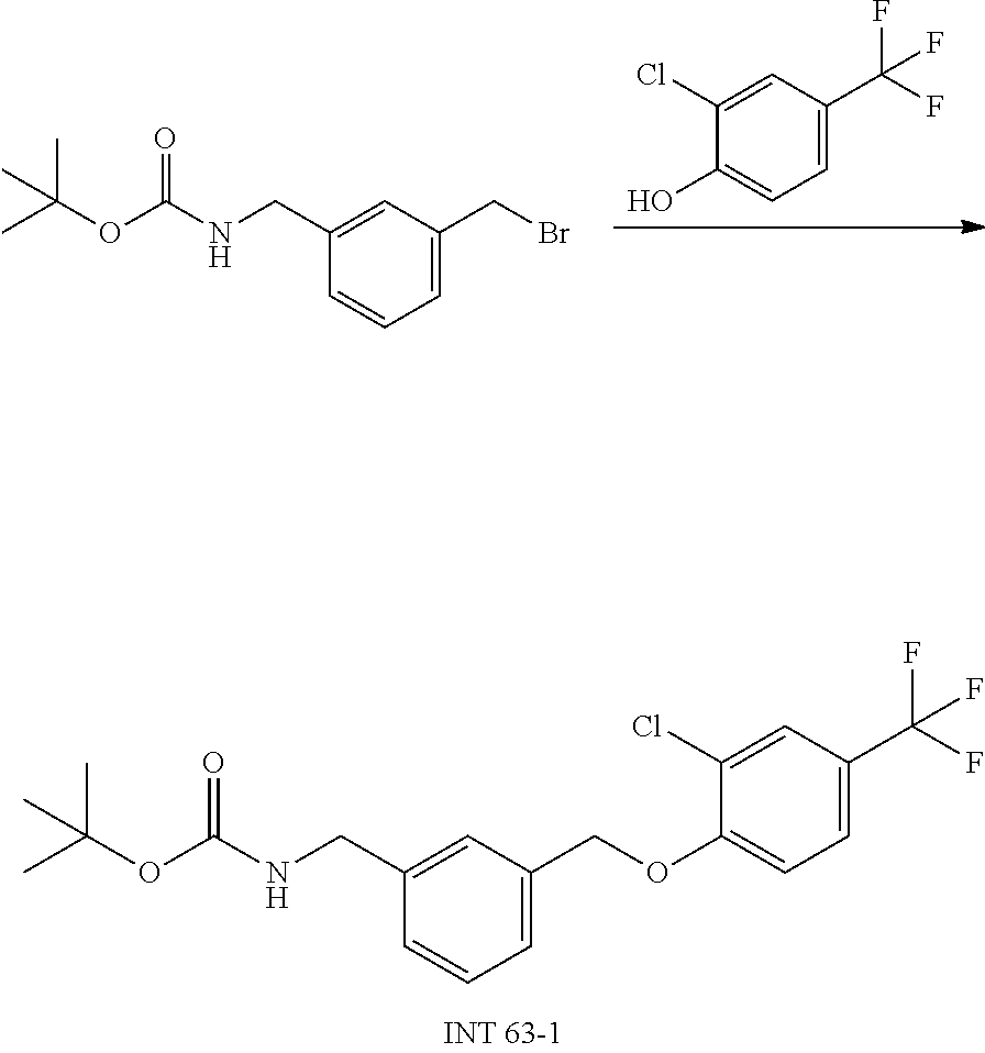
C1=CC=C(COC2=CC=C(C(F)(F)F)C=C2Cl)C=C1CNC(OC(C)(C)C)=O.OC1=CC=C(C(F)(F)F)C=C1Cl.C1=CC=C(CBr)C=C1CNC(OC(C)(C)C)=O
